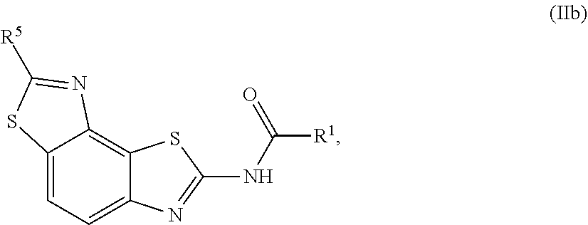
C12=CC=C3C(=C1N=C([R5])S2)SC(NC([R1])=O)=N3
